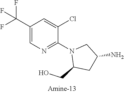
C1(C(F)(F)F)=CN=C(N2C(CO)CC(N)C2)C(Cl)=C1
